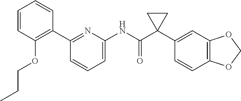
N(C(C1(C2=CC3=C(C=C2)OCO3)CC1)=O)C1=CC=CC(C2=C(OCCC)C=CC=C2)=N1
